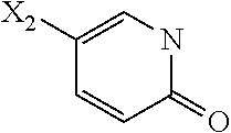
C1=CC(=O)NC=C1[X2]
